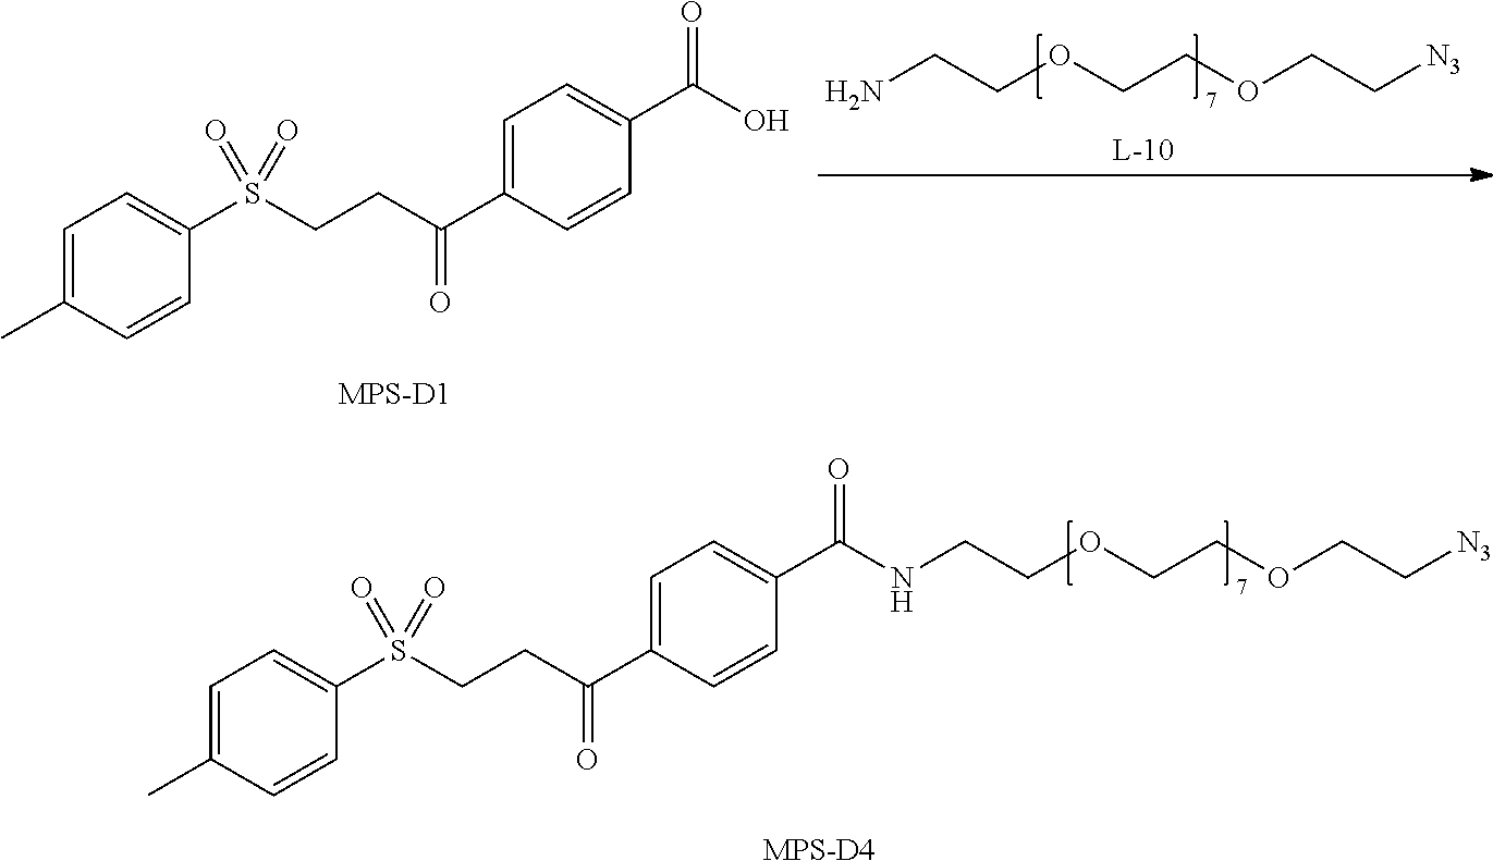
O=S(=O)(CCC(C1=CC=C(C(=O)NCCOCCOCC[N3])C=C1)=O)C1=CC=C(C)C=C1.[MPS-D4].O=S(=O)(CCC(C1=CC=C(C(=O)O)C=C1)=O)C1=CC=C(C)C=C1.NCCOCCOCC[N3]
